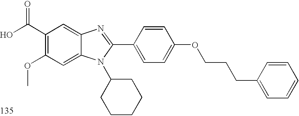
OC(C1=C(OC)C=C2C(=C1)N=C(C1=CC=C(OCCCC3=CC=CC=C3)C=C1)N2C1CCCCC1)=O
